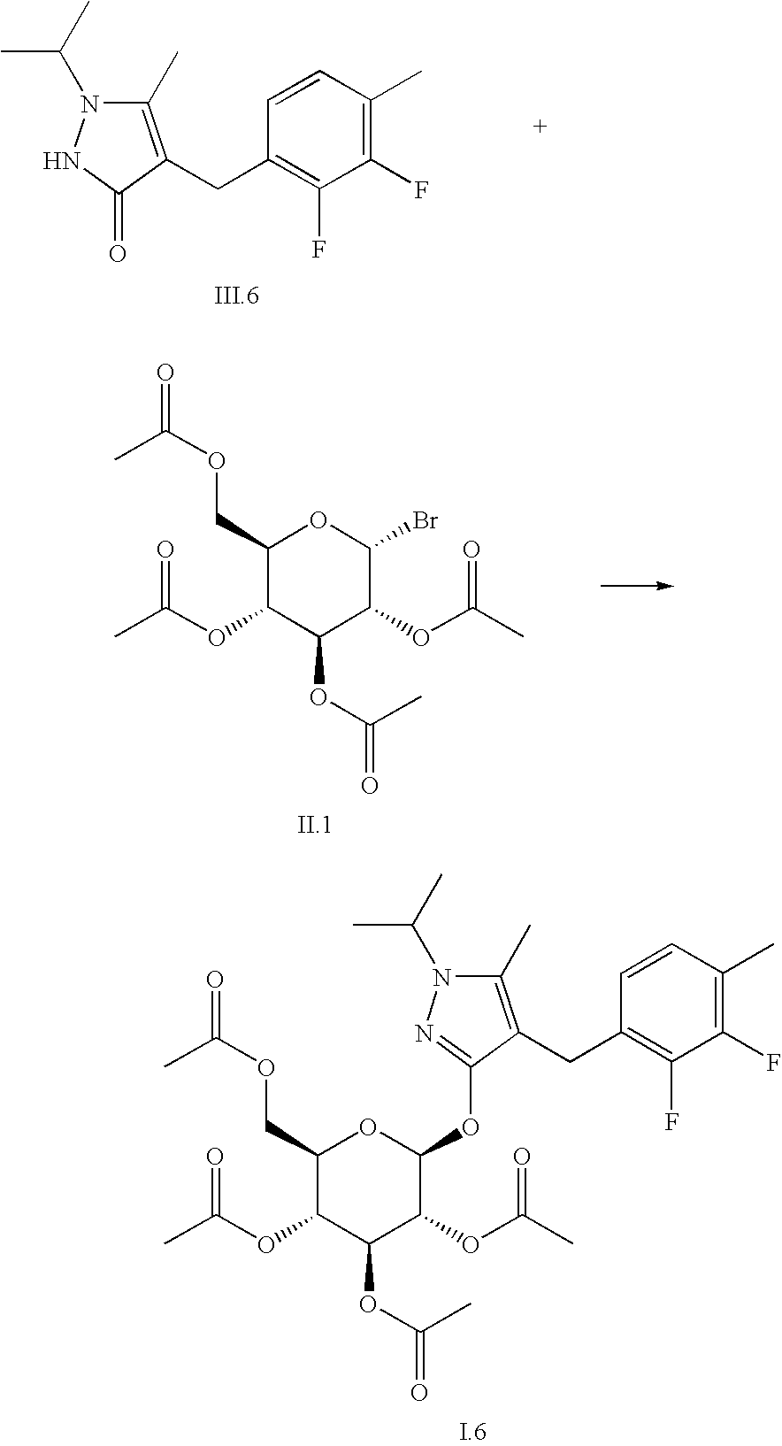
C1(C)=C(CC2=C(F)C(F)=C(C)C=C2)C(=O)NN1C(C)C.C1(COC(=O)C)C(OC(C)=O)C(OC(=O)C)C(OC(C)=O)C(Br)O1.C1(COC(=O)C)C(OC(C)=O)C(OC(=O)C)C(OC(C)=O)C(OC2=NN(C(C)C)C(C)=C2CC2=C(F)C(F)=C(C)C=C2)O1
